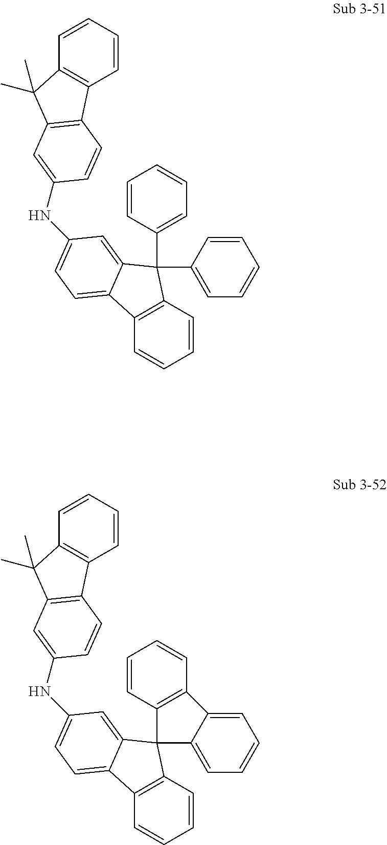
C1=CC2=C(C=C1)C1=CC=C(NC3=CC4=C(C5=C(C=CC=C5)C4(C)C)C=C3)C=C1C2(C1=CC=CC=C1)C1=CC=CC=C1.C1=CC2=C(C=C1)C1=CC=C(NC3=CC4=C(C5=C(C=CC=C5)C4(C)C)C=C3)C=C1C21C2=CC=CC=C2C2=C1C=CC=C2
